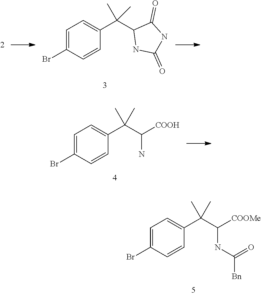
C1=C(Br)C=CC(C(C(NC(=O)[Bn])[COOMe])(C)C)=C1.C1=C(Br)C=CC(C(C2NC(=O)NC2=O)(C)C)=C1.C1=C(Br)C=CC(C(C(N)[COOH])(C)C)=C1
